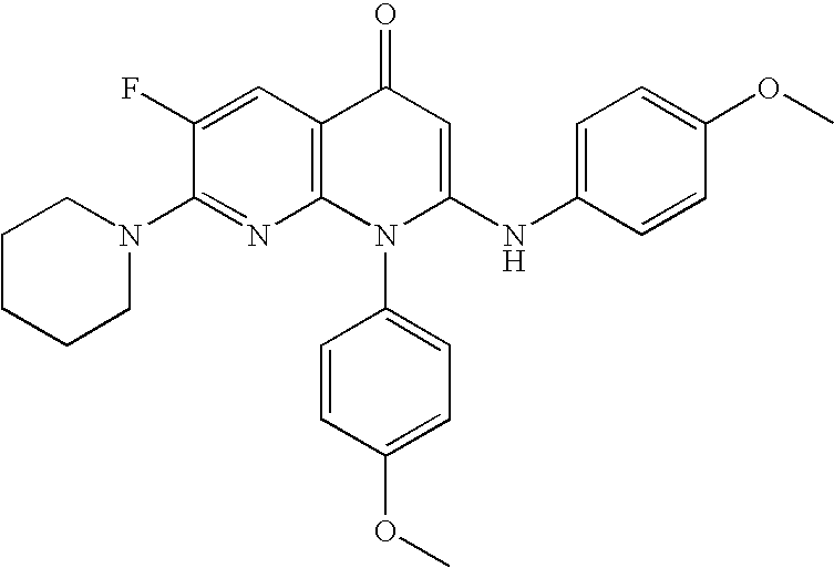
C1(N2CCCCC2)=NC2=C(C=C1F)C(=O)C=C(NC1=CC=C(OC)C=C1)N2C1=CC=C(OC)C=C1
